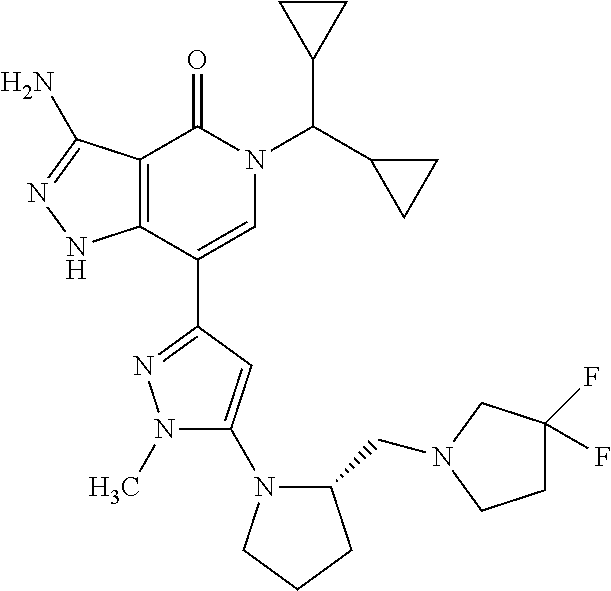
C12=C(C(C3=NN(C)C(N4CCCC4CN4CC(F)(F)CC4)=C3)=CN(C(C3CC3)C3CC3)C1=O)NN=C2N
